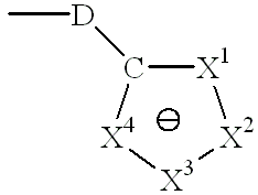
[X1]1C([D]C)[X4][X3][X2]1
